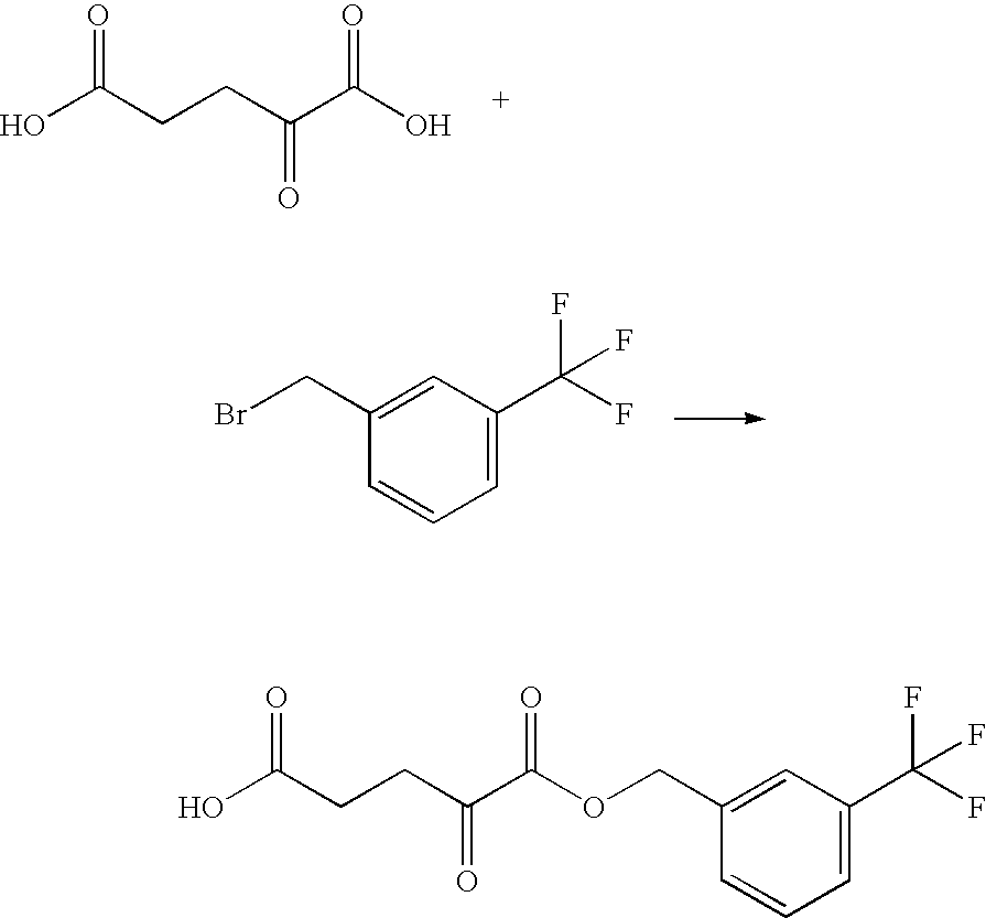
OC(CCC(C(O)=O)=O)=O.C1=C(CBr)C=CC=C1C(F)(F)F.OC(CCC(C(OCC1=CC(C(F)(F)F)=CC=C1)=O)=O)=O
